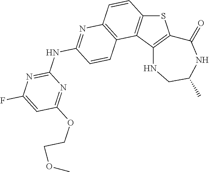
C12=C(C3=C(S1)C(=O)NC(C)CN3)C1=C(C=C2)N=C(NC2=NC(F)=CC(OCCOC)=N2)C=C1
